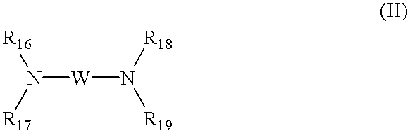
N([W]N([R19])[R18])([R16])[R17]
